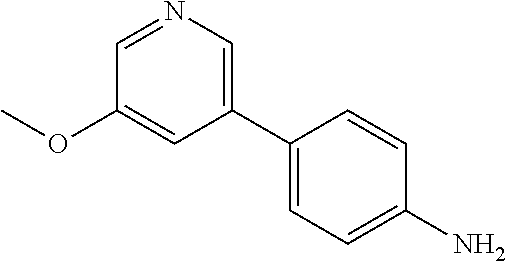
C1=NC=C(C2=CC=C(N)C=C2)C=C1OC
